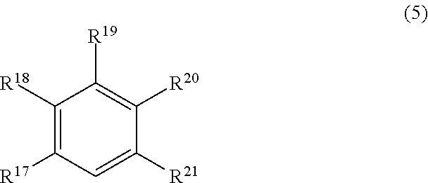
C1=C([R21])C([R20])=C([R19])C([R18])=C1[R17]
